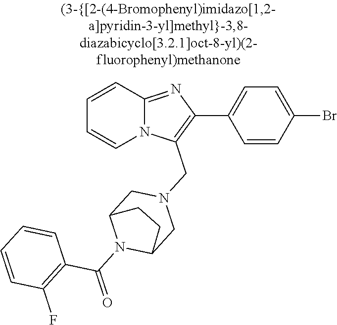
N12C(=NC(C3=CC=C(Br)C=C3)=C1CN1CC3N(C(=O)C4=C(F)C=CC=C4)C(C1)CC3)C=CC=C2
